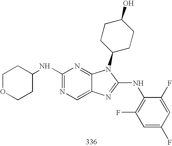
C1(NC2CCOCC2)=NC=C2C(=N1)N(C1CCC(O)CC1)C(NC1=C(F)C=C(F)C=C1F)=N2
